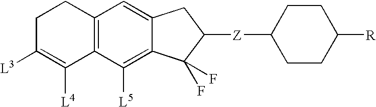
C1C([L3])=C([L4])C2=C(C1)C=C1C(=C2[L5])C(F)(F)C([Z]C2CCC([R])CC2)C1
